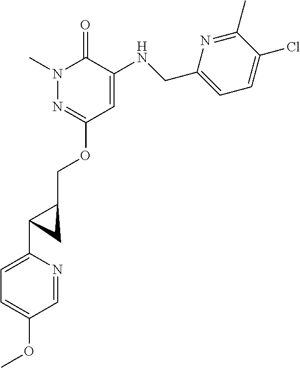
N1(C)N=C(OCC2CC2C2=CC=C(OC)C=N2)C=C(NCC2=CC=C(Cl)C(C)=N2)C1=O
